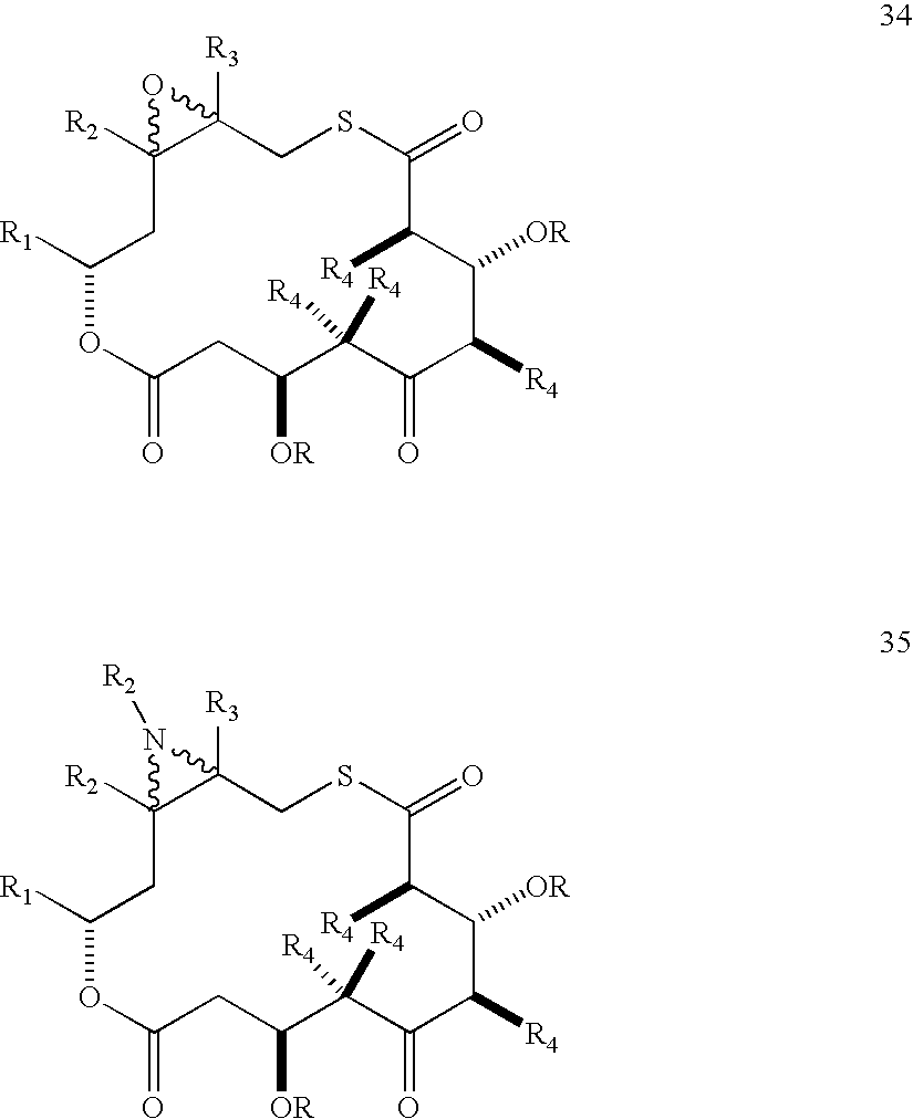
C12([R2])CC([R1])OC(=O)CC([OR])C([R4])([R4])C(=O)C([R4])C([OR])C([R4])C(=O)SCC1([R3])O2.C12([R2])CC([R1])OC(=O)CC([OR])C([R4])([R4])C(=O)C([R4])C([OR])C([R4])C(=O)SCC1([R3])N2[R2]
